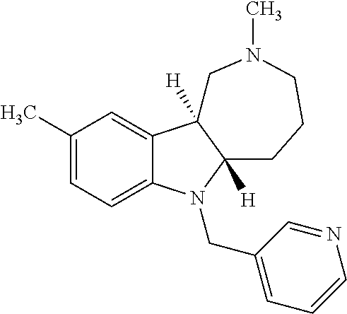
C1(C)=CC=C2C(=C1)C1([H])C([H])(N2CC2=CC=CN=C2)CCCN(C)C1
